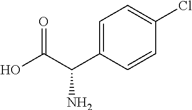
C1=C(C(C(O)=O)N)C=CC(Cl)=C1
